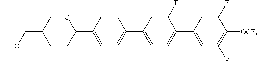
O1CC(COC)CCC1C1=CC=C(C2=CC=C(C3=CC(F)=C([OCF3])C(F)=C3)C(F)=C2)C=C1
